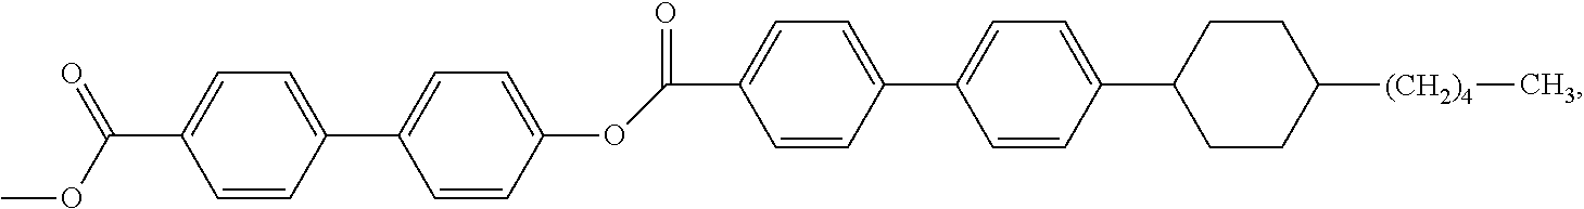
C1=CC(C2=CC=C(OC(C3=CC=C(C4=CC=C(C5CCC([(CH2)4]C)CC5)C=C4)C=C3)=O)C=C2)=CC=C1C(=O)OC
